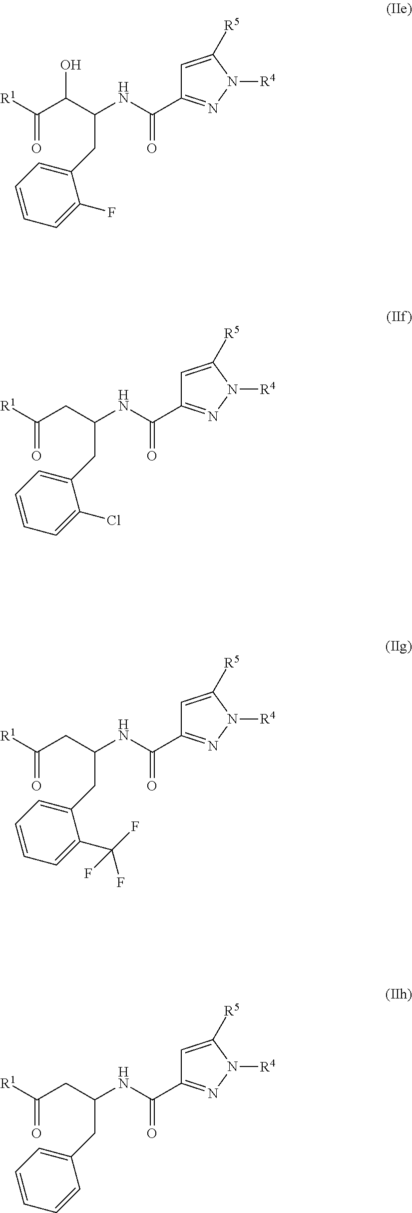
[R1]C(C(C(NC(C1=NN([R4])C([R5])=C1)=O)CC1=CC=CC=C1F)O)=O.[R1]C(CC(NC(C1=NN([R4])C([R5])=C1)=O)CC1=CC=CC=C1Cl)=O.[R1]C(CC(NC(C1=NN([R4])C([R5])=C1)=O)CC1=CC=CC=C1C(F)(F)F)=O.[R1]C(CC(NC(C1=NN([R4])C([R5])=C1)=O)CC1=CC=CC=C1)=O
